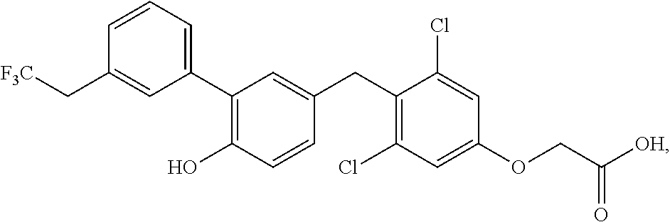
C1=CC=C(C2=C(O)C=CC(CC3=C(Cl)C=C(OCC([OH])=O)C=C3Cl)=C2)C=C1C[F3C]
